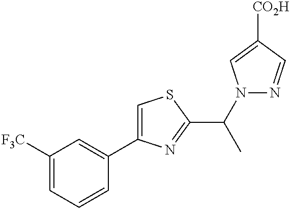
C1([F3C])=CC=CC(C2=CSC(C(C)N3N=CC([CO2H])=C3)=N2)=C1
